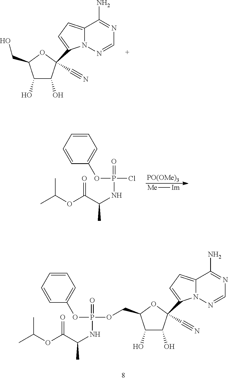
C1(O)C(O)C(C#N)(C2=CC=C3N2N=CN=C3N)OC1CO.C1=CC=CC(OP(Cl)(=O)NC(C(OC(C)C)=O)C)=C1.[PO(OMe)3].[Me][Im].C1=CC=CC(OP(OCC2C(O)C(O)C(C#N)(C3=CC=C4N3N=CN=C4N)O2)(=O)NC(C(OC(C)C)=O)C)=C1
